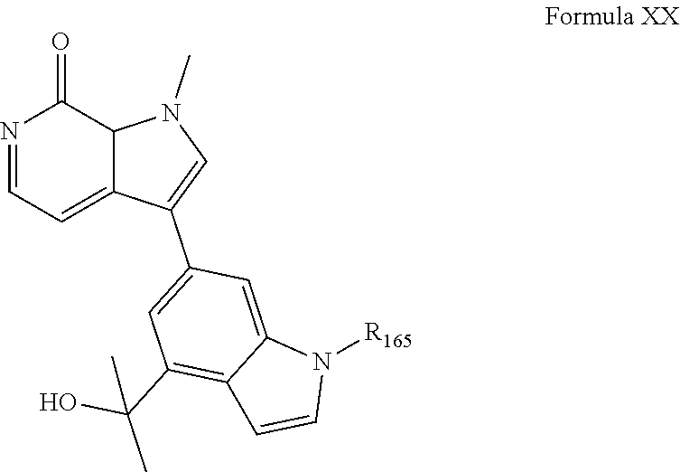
N1=CC=C2C(C1=O)N(C)C=C2C1=CC(C(C)(O)C)=C2C(=C1)N([R165])C=C2
